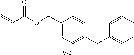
[V].C1(COC(C=C)=O)=CC=C(CC2=CC=CC=C2)C=C1
